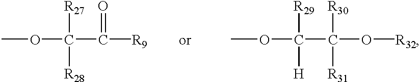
COC([R28])([R27])C([R9])=O.COC([H])([R29])C(O[R32])([R30])[R31]
